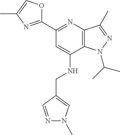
C1(C2=NC3=C(C(NCC4=CN(C)N=C4)=C2)N(C(C)C)N=C3C)=NC(C)=CO1
